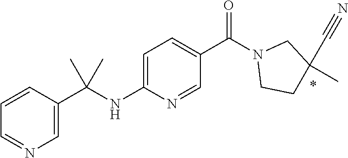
C1=CC(C(NC2=CC=C(C(N3CCC(C)(C#N)C3)=O)C=N2)(C)C)=CN=C1
